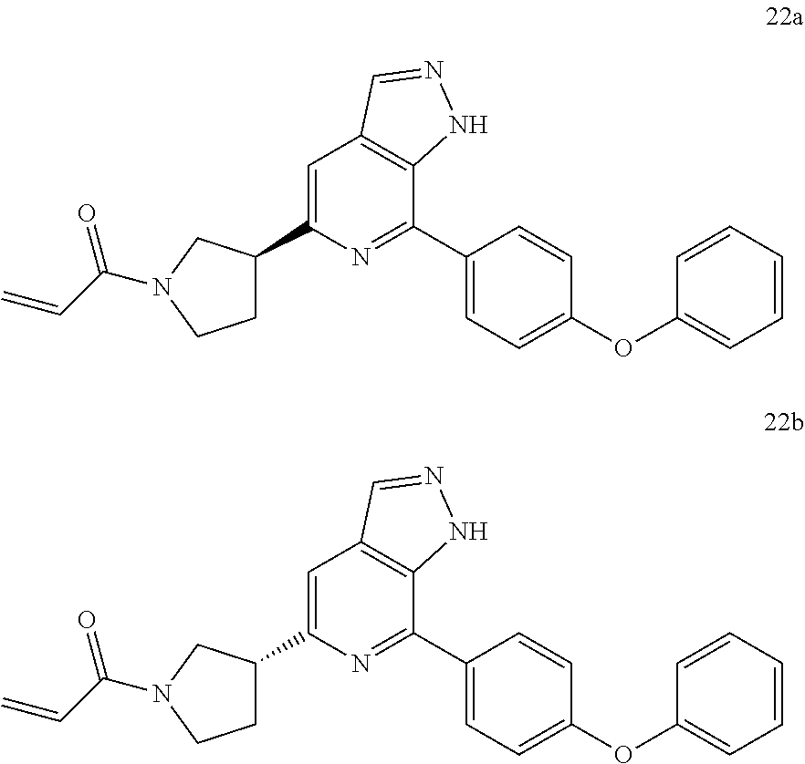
C1=C(C2CCN(C(C=C)=O)C2)N=C(C2=CC=C(OC3=CC=CC=C3)C=C2)C2=C1C=NN2.C1=C(C2CCN(C(C=C)=O)C2)N=C(C2=CC=C(OC3=CC=CC=C3)C=C2)C2=C1C=NN2
